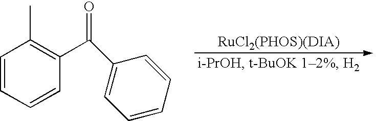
C1=CC=CC(C(=O)C2=CC=CC=C2)=C1C
